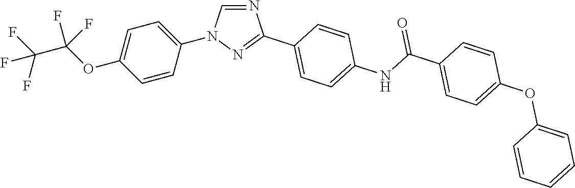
C1=CC(N2C=NC(C3=CC=C(NC(C4=CC=C(OC5=CC=CC=C5)C=C4)=O)C=C3)=N2)=CC=C1OC(C(F)(F)F)(F)F
